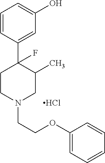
C1=CC(C2(F)CCN(CCOC3=CC=CC=C3)CC2C)=CC(O)=C1.Cl
